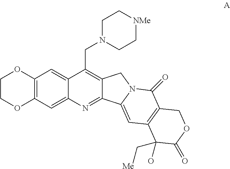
C12=CC3=C(C=C1C(CN1CC[NMe]CC1)=C1C(=N2)C2=CC4=C(C(=O)N2C1)COC(=O)C4(O)C[Me])OCCO3
